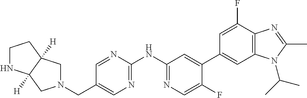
N1(CC2=CN=C(NC3=NC=C(F)C(C4=CC5=C(C(F)=C4)N=C(C)N5C(C)C)=C3)N=C2)CC2([H])C([H])(C1)NCC2
